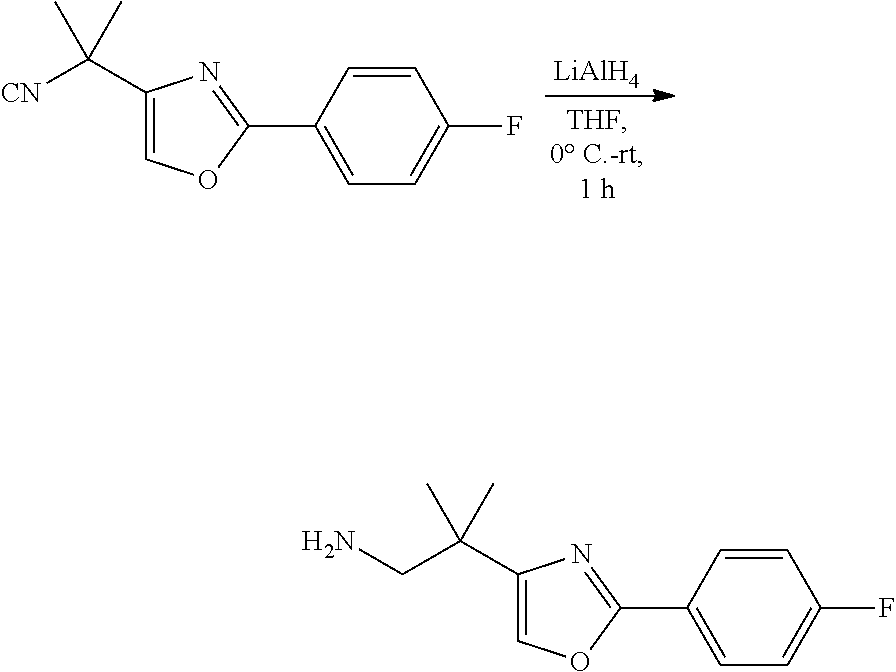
[LiAlH4].C1(C2=CC=C(F)C=C2)=NC(C([CN])(C)C)=CO1.C1(C2=CC=C(F)C=C2)=NC(C(CN)(C)C)=CO1
